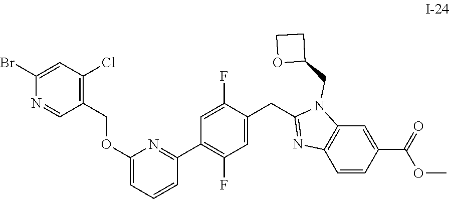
C1(OCC2=C(Cl)C=C(Br)N=C2)=CC=CC(C2=C(F)C=C(CC3=NC4=C(N3CC3CCO3)C=C(C(=O)OC)C=C4)C(F)=C2)=N1
